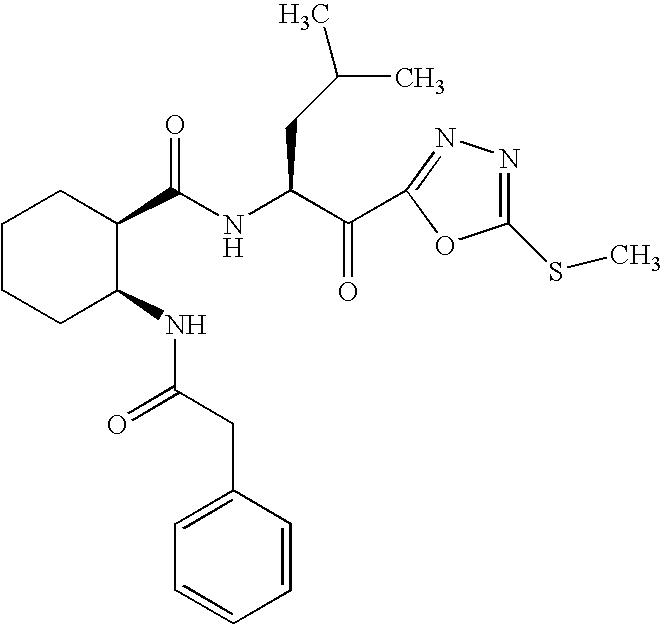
C1CCC(NC(=O)CC2=CC=CC=C2)C(C(NC(C(=O)C2=NN=C(SC)O2)CC(C)C)=O)C1
